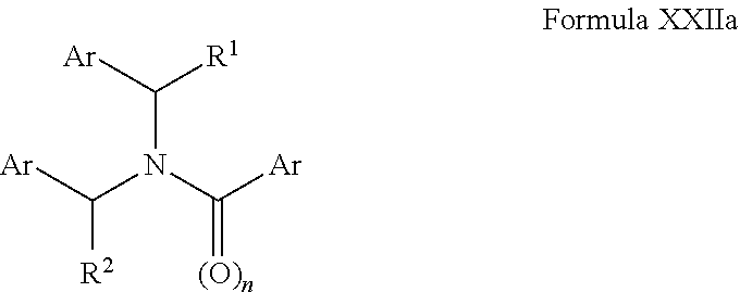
[Ar]C(N(C([Ar])=[(O)n])C([Ar])[R1])[R2]
